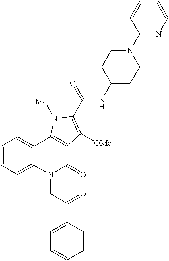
C1=CC=CC(C(=O)CN2C(=O)C3=C(C4=CC=CC=C24)N([Me])C(C(=O)NC2CCN(C4=NC=CC=C4)CC2)=C3[OMe])=C1
